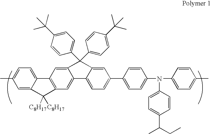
C1=C2C(=CC=C1C)C1=C(C=C3C(=C1)C(C1=CC=C(C(C)(C)C)C=C1)(C1=CC=C(C(C)(C)C)C=C1)C1=CC(C4=CC=C(N(C5=CC=C(C(CC)C)C=C5)C5=CC=C(C)C=C5)C=C4)=CC=C31)C2([C8H17])[C8H17]
